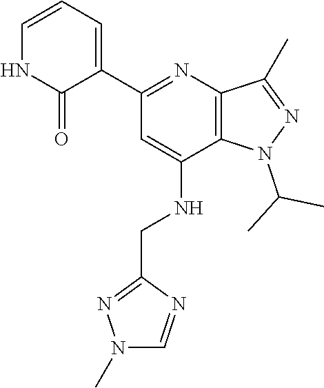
C12=C(N=C(C3=CC=CNC3=O)C=C1NCC1=NN(C)C=N1)C(C)=NN2C(C)C
